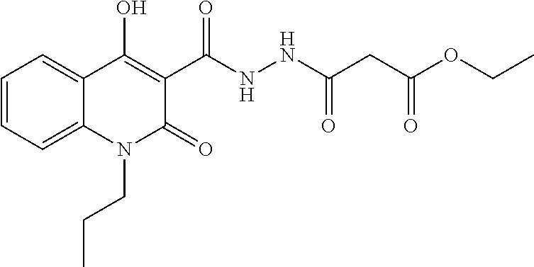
C1=CC=C2C(=C1)C(O)=C(C(NNC(CC(OCC)=O)=O)=O)C(=O)N2CCC
